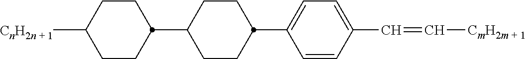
C1CC(C2=CC=C(C=C[CmH2m + 1])C=C2)CCC1C1CCC([CnH2n + 1])CC1
